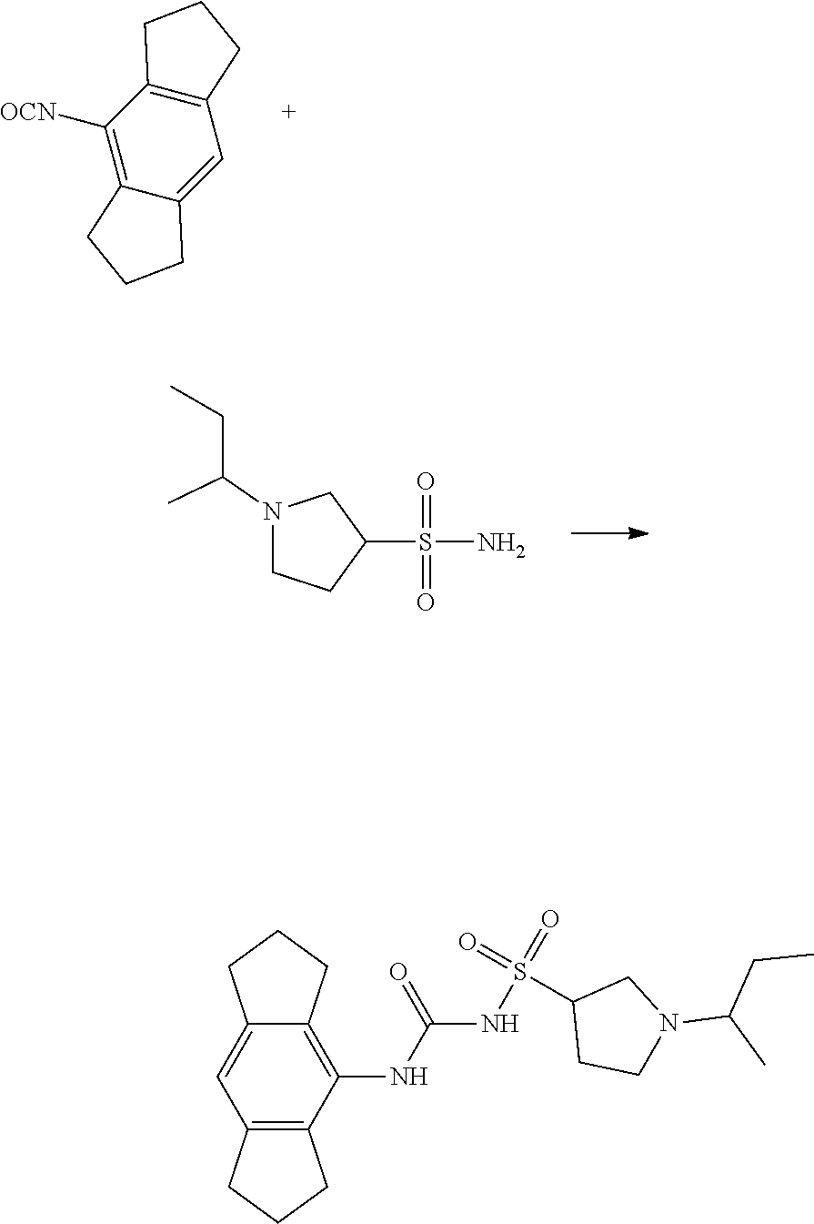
C12=C(C([OCN])=C3C(=C1)CCC3)CCC2.C1CN(C(CC)C)CC1S(=O)(=O)N.O=S(NC(NC1=C2CCCC2=CC2=C1CCC2)=O)(=O)C1CCN(C(CC)C)C1
